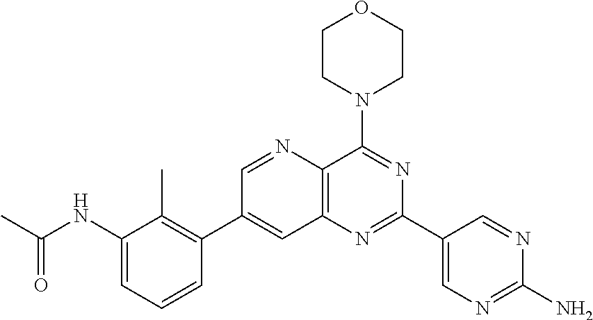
C1(NC(C)=O)=CC=CC(C2=CC3=C(N=C2)C(N2CCOCC2)=NC(C2=CN=C(N)N=C2)=N3)=C1C
